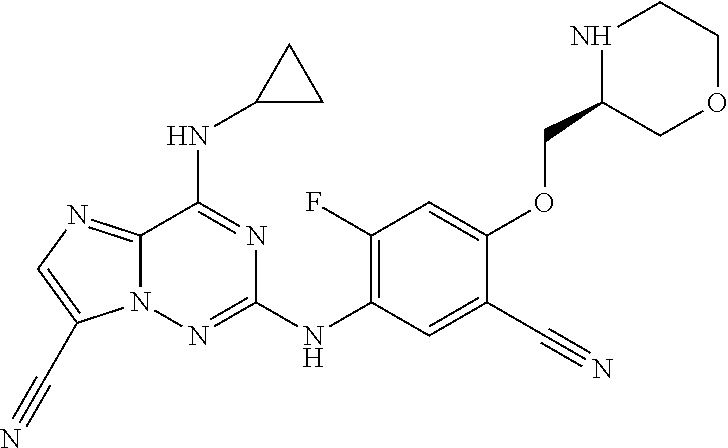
C12=NC=C(C#N)N1N=C(NC1=C(F)C=C(OCC3COCCN3)C(C#N)=C1)N=C2NC1CC1
